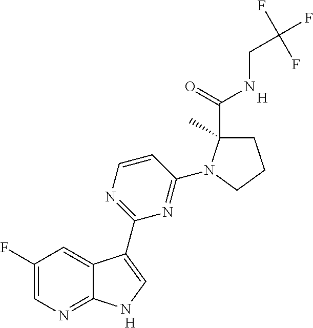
[H].[H].C1(F)=CN=C2C(=C1)C(C1=NC=CC(N3C(C(=O)NCC(F)(F)F)(C)CCC3)=N1)=CN2
